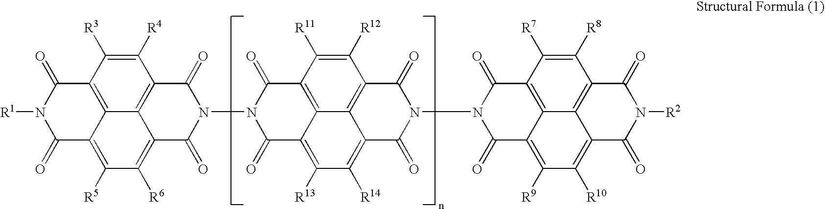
C1(=O)C2=C([R5])C([R6])=C3C4=C(C([R4])=C([R3])C(=C24)C(=O)N1[R1])C(=O)N(N1C(=O)C2=C([R13])C([R14])=C4C5=C(C([R12])=C([R11])C(=C25)C1=O)C(=O)N(N1C(=O)C2=C([R9])C([R10])=C5C6=C(C([R8])=C([R7])C(=C26)C1=O)C(=O)N([R2])C5=O)C4=O)C3=O
